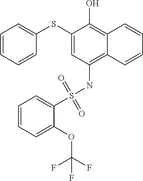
C1=CC=CC(SC2=CC(NS(C3=CC=CC=C3OC(F)(F)F)(=O)=O)=C3C(=C2O)C=CC=C3)=C1
